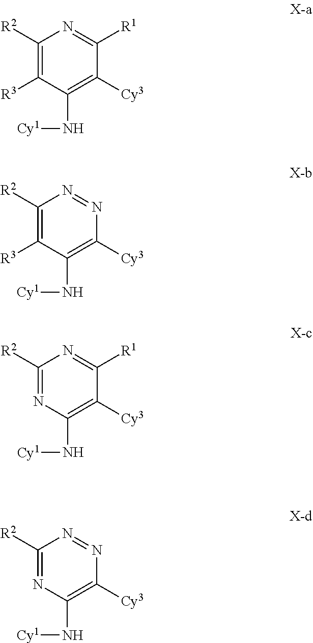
C1([R2])=C([R3])C(N[Cy1])=C([Cy3])C([R1])=N1.C1([R2])=C([R3])C(N[Cy1])=C([Cy3])N=N1.C1([R2])=NC(N[Cy1])=C([Cy3])C([R1])=N1.C1([R2])=NC(N[Cy1])=C([Cy3])N=N1
